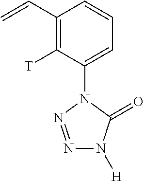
C1(C=C)=C([T])C(N2C(=O)N([H])N=N2)=CC=C1
